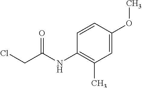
C1=C(OC)C=CC(NC(CCl)=O)=C1C
